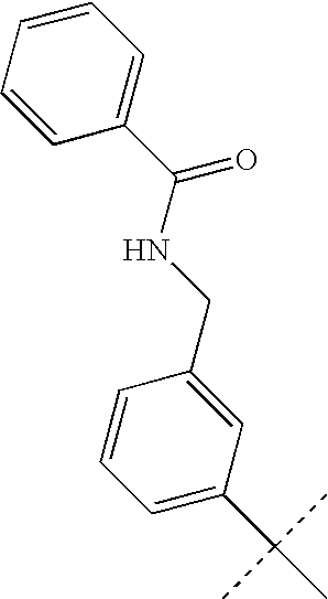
C1=C(C(C)(C)C)C=C(CNC(=O)C2=CC=CC=C2)C=C1
